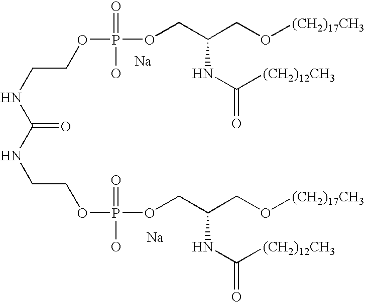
[Na].[Na].N(CCOP(OCC(CO[(CH2)17CH3])NC(=O)[(CH2)12CH3])(=O)O)C(=O)NCCOP(O)(=O)OCC(CO[(CH2)17CH3])NC(=O)[(CH2)12CH3]
